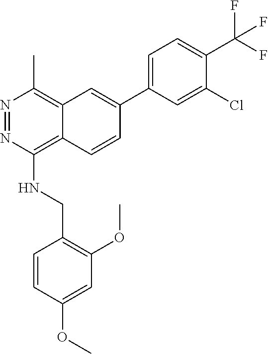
O(C)C1=CC(OC)=C(CNC2=C3C(=C(C)N=N2)C=C(C2=CC=C(C(F)(F)F)C(Cl)=C2)C=C3)C=C1
